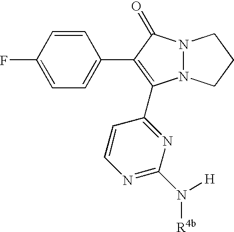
N12N(CCC1)C(C1=NC(N([H])[R4b])=NC=C1)=C(C1=CC=C(F)C=C1)C2=O
